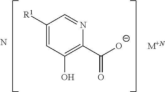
C1([R1])=CC(O)=C(C(=O)[O-])N=C1.N
